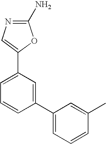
N1=C(N)OC(C2=CC=CC(C3=CC=CC(C)=C3)=C2)=C1
